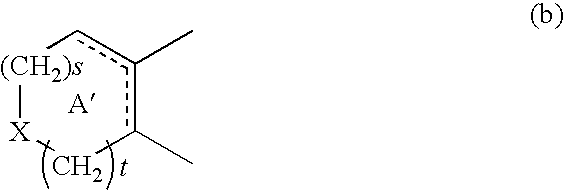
[(CH2)s]1[X]Cc(C)c(C)c1.[t].[A]
